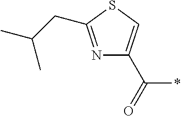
N1=C(CC(C)C)SC=C1C(=O)*
